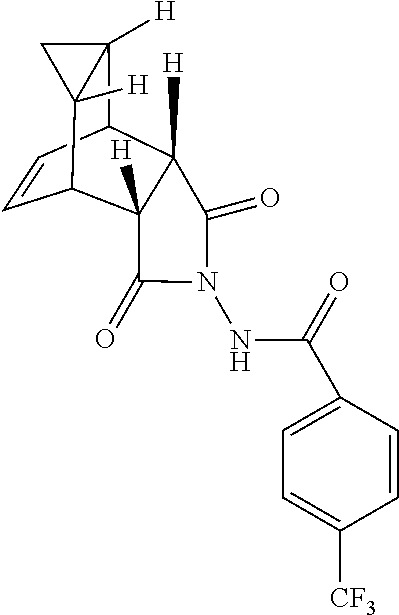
C1=CC2C3([H])C([H])(C1C1([H])C2([H])C1)C(=O)N(NC(=O)C1=CC=C([CF3])C=C1)C3=O
